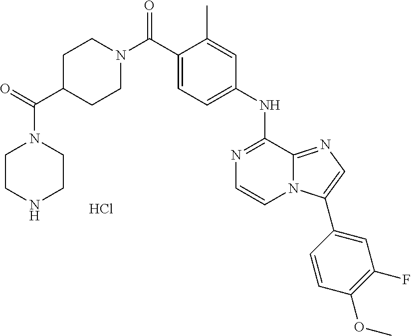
C1(NC2=NC=CN3C2=NC=C3C2=CC(F)=C(OC)C=C2)=CC=C(C(N2CCC(C(=O)N3CCNCC3)CC2)=O)C(C)=C1.Cl
